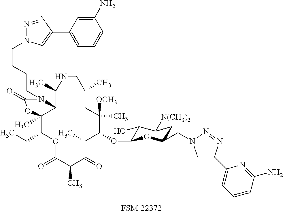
C1(OC2C(O)C([N(CH3)2])CC(CN3C=C(C4=CC=CC(N)=N4)N=N3)O2)C([OCH3])(C)CC(C)CNC(C)C2C(C)(C(CC)OC(=O)C(C)C(=O)C1C)OC(=O)N2CCCCN1N=NC(C2=CC=CC(N)=C2)=C1.[FSM-22372]
